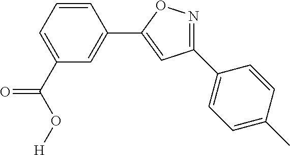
C1(C2=CC=C(C)C=C2)=NOC(C2=CC(C(O[H])=O)=CC=C2)=C1
